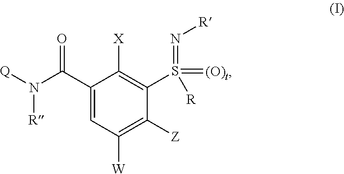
C1(C(N([Q])[R])=O)=CC([W])=C([Z])C(S(=N[R])(=[(O)t])[R])=C1[X]
